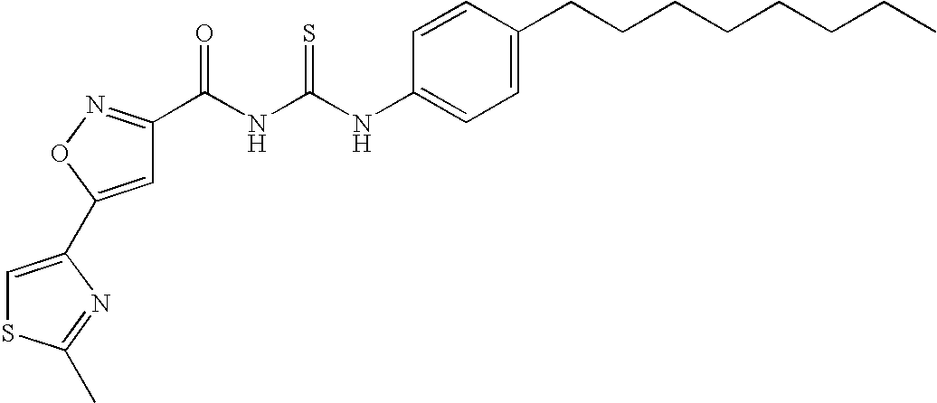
N(C(=S)NC(=O)C1=NOC(C2=CSC(C)=N2)=C1)C1=CC=C(CCCCCCCC)C=C1
